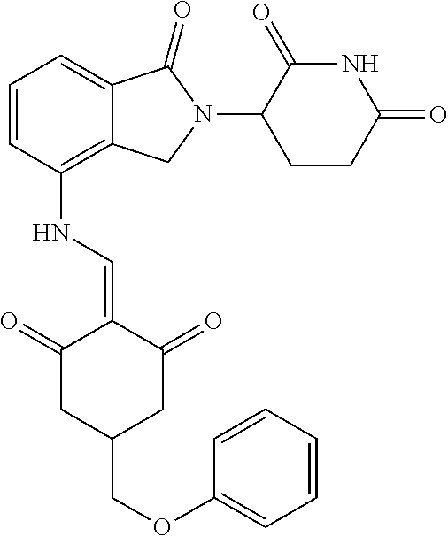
C12=C(NC=C3C(=O)CC(COC4=CC=CC=C4)CC3=O)C=CC=C1C(=O)N(C1C(=O)NC(=O)CC1)C2
